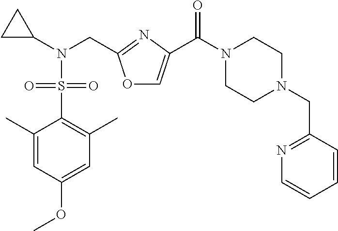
C1(C)=CC(OC)=CC(C)=C1S(N(C1CC1)CC1=NC(C(N2CCN(CC3=NC=CC=C3)CC2)=O)=CO1)(=O)=O
